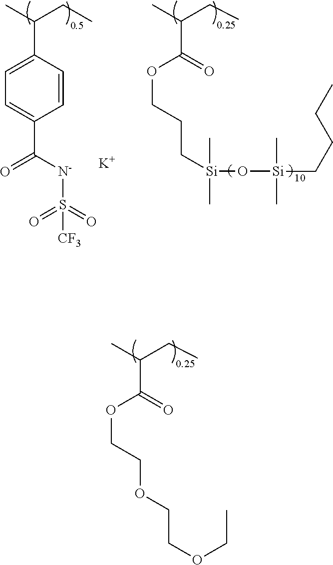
CC(CC)C(=O)OCCOCCOCC.CC(CC)C1=CC=C(C([N-]S(=O)(=O)[CF3])=O)C=C1.CC(CC)C(=O)OCCC[Si](O[Si](CCCC)(C)C)(C)C.[K]
